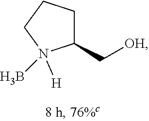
BN1([H])C(C[OH])CCC1
